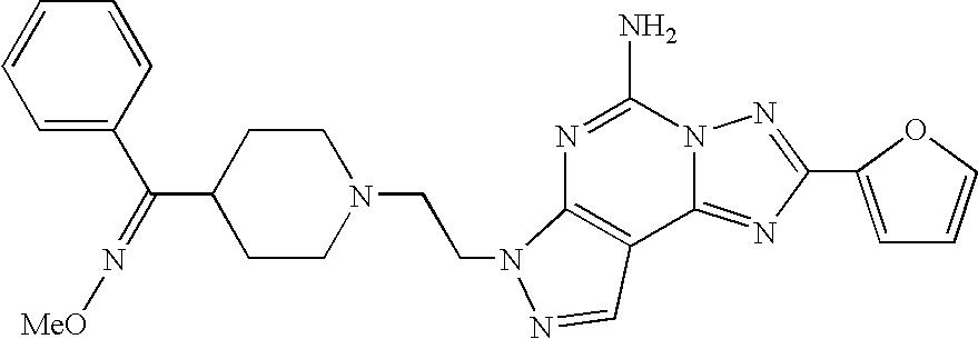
C1=C(C(C2CCN(CCN3C4=C(C5=NC(C6=CC=CO6)=NN5C(N)=N4)C=N3)CC2)=N[MeO])C=CC=C1
